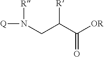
N(CC(C([OR])=O)[R])([Q])[R]
